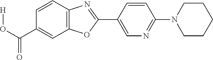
C1(C(O[H])=O)=CC2=C(C=C1)N=C(C1=CN=C(N3CCCCC3)C=C1)O2
